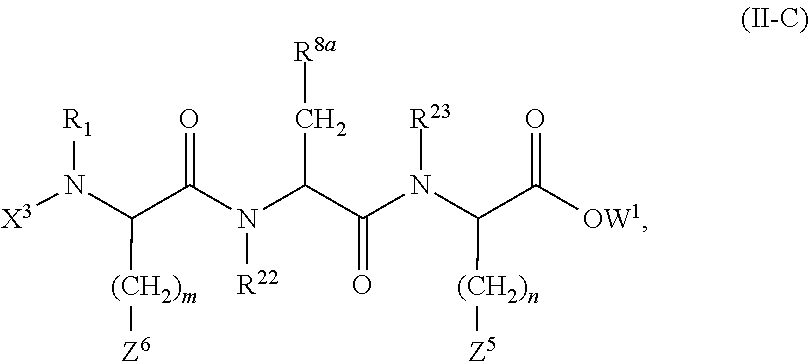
C(N([R22])C(C(N(C(C([OW1])=O)[(CH2)n][Z5])[R23])=O)C[R8a])(=O)C(N([X3])[R1])[(CH2)m][Z6]
